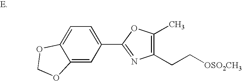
C12=CC(C3=NC(CC[OSO2CH3])=C(C)O3)=CC=C1OCO2
